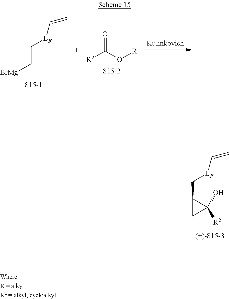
[BrMg]CC[LF]C=C.[S15-1].[R2]C(O[R])=O.[S15-2].C1(C[LF]C=C)CC1(O)[R2]
